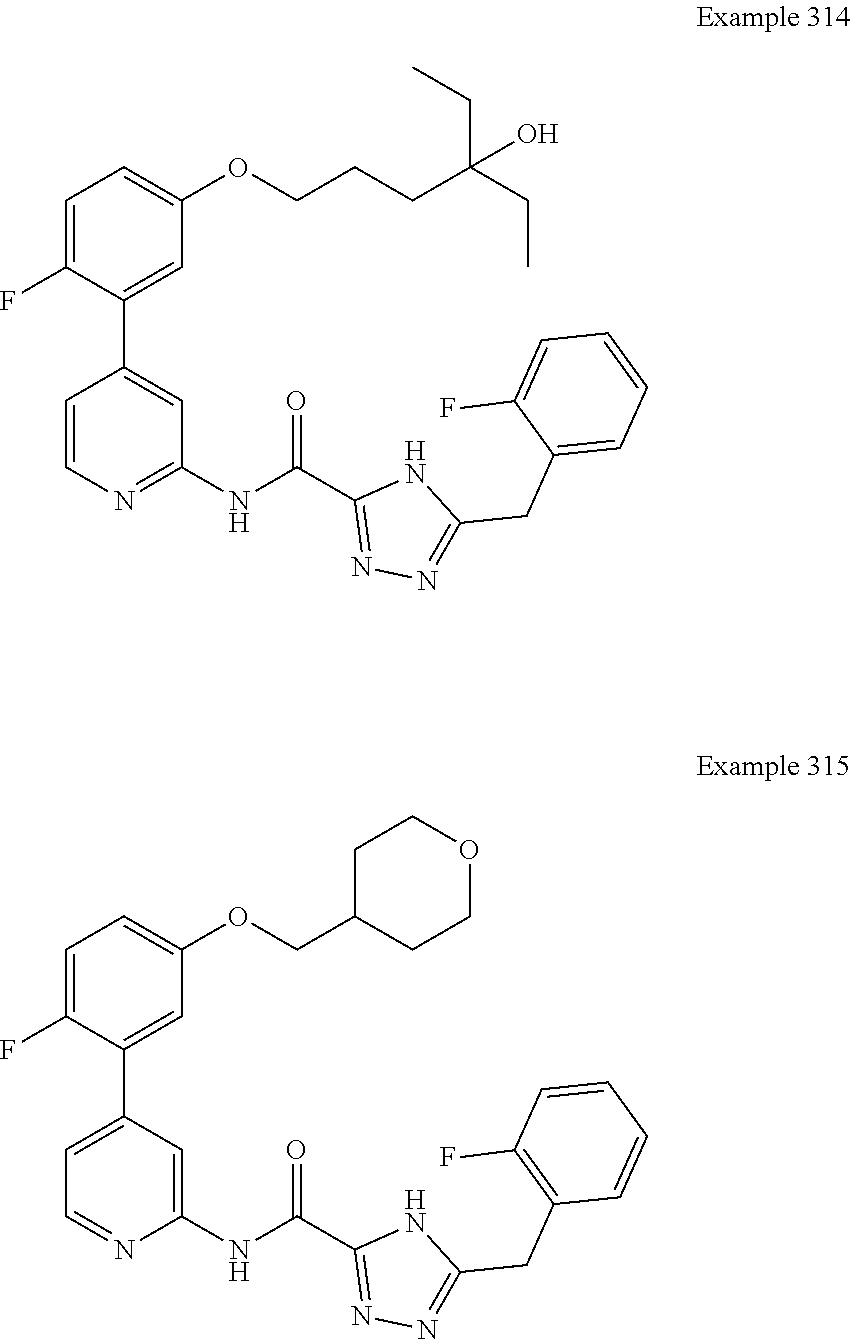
C1=C(C2=CC(NC(C3=NN=C(CC4=CC=CC=C4F)N3)=O)=NC=C2)C(F)=CC=C1OCCCC(CC)(CC)O.C1(F)=CC=C(OCC2CCOCC2)C=C1C1=CC=NC(NC(C2=NN=C(CC3=C(F)C=CC=C3)N2)=O)=C1
